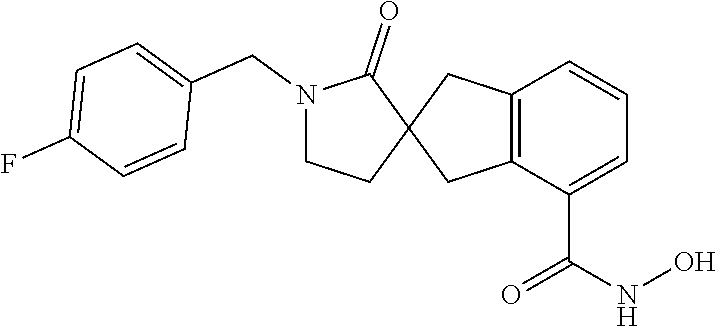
C12=C(C(C(NO)=O)=CC=C1)CC1(C2)C(=O)N(CC2=CC=C(F)C=C2)CC1
